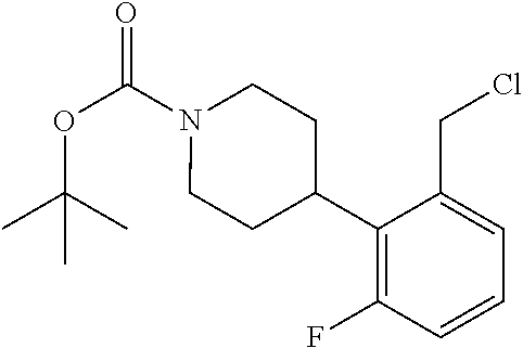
O=C(N1CCC(C2=C(F)C=CC=C2CCl)CC1)OC(C)(C)C
